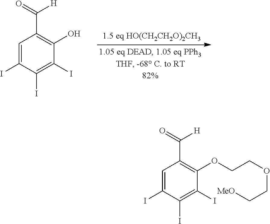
C1=C(I)C(I)=C(I)C(OCCOCC[MeO])=C1C(=O)[H].C1=C(I)C(I)=C(I)C(O)=C1C(=O)[H]
